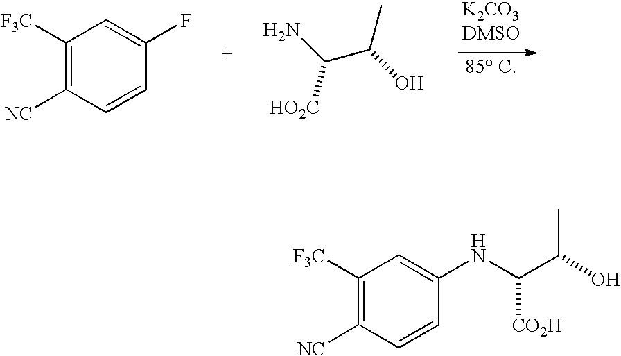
C1([F3C])=C([NC])C=CC(F)=C1.NC([HO2C])C(C)O.C1([F3C])=C([NC])C=CC(NC([CO2H])C(C)O)=C1
